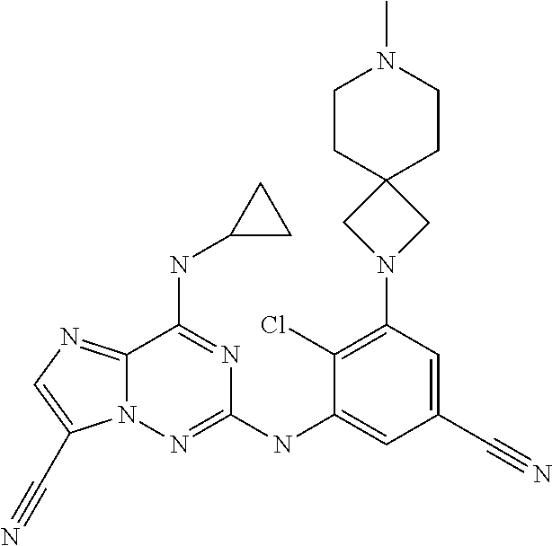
C12=NC=C(C#N)N1N=C(NC1=CC(C#N)=CC(N3CC4(C3)CCN(C)CC4)=C1Cl)N=C2NC1CC1
